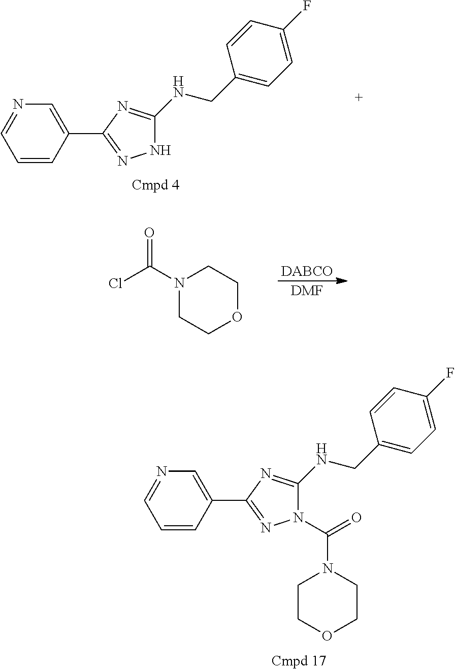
C1=CC(C2=NNC(NCC3=CC=C(F)C=C3)=N2)=CN=C1.[DABCO].O=C(Cl)N1CCOCC1.[DMF].C1=CC(C2=NN(C(=O)N3CCOCC3)C(NCC3=CC=C(F)C=C3)=N2)=CN=C1
